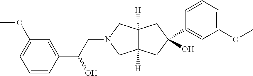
C(N1CC2([H])C([H])(C1)CC(O)(C1=CC(OC)=CC=C1)C2)C(C1=CC(OC)=CC=C1)O
